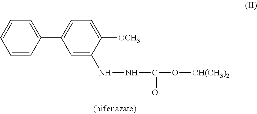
C1=C(NNC(=O)O[CH(CH3)2])C([OCH3])=CC=C1C1=CC=CC=C1
